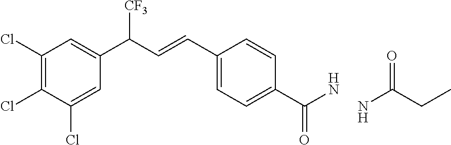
C1(Cl)=C(Cl)C(Cl)=CC(C(C=CC2=CC=C(C(N)=O)C=C2)[CF3])=C1.NC(CC)=O
